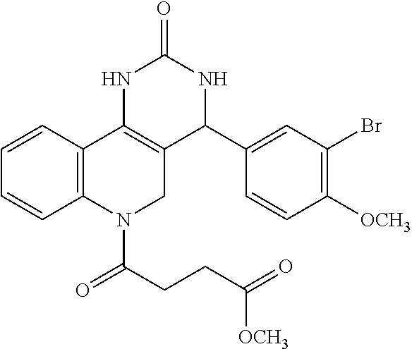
C12=C(C=CC=C1)C1=C(CN2C(CCC(=O)[OCH3])=O)C(C2=CC(Br)=C([OCH3])C=C2)NC(=O)N1
